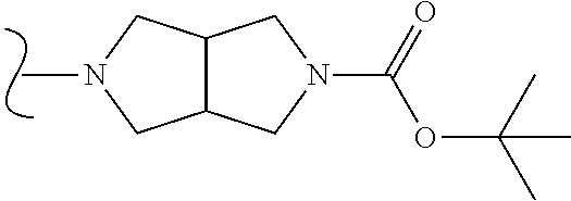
CN1CC2C(C1)CN(C(=O)OC(C)(C)C)C2
